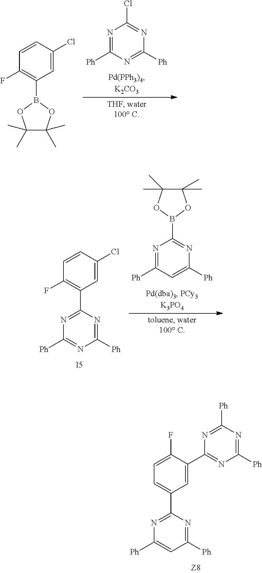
C1=C(C2=NC([Ph])=NC([Ph])=N2)C(F)=CC=C1C1=NC([Ph])=CC([Ph])=N1.N1=C([Ph])N=C([Ph])N=C1Cl.C1=C(Cl)C=CC(F)=C1B1OC(C)(C)C(C)(C)O1.C1=C(Cl)C=CC(F)=C1C1=NC([Ph])=NC([Ph])=N1.N1=C([Ph])C=C([Ph])N=C1B1OC(C)(C)C(C)(C)O1.[I5]
